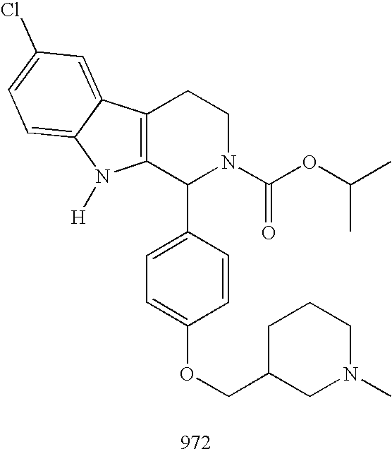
C12=C(C(C3=CC=C(OCC4CN(C)CCC4)C=C3)N(C(OC(C)C)=O)CC1)N([H])C1=CC=C(Cl)C=C21
